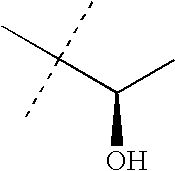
CC(C(C)O)(C)C
